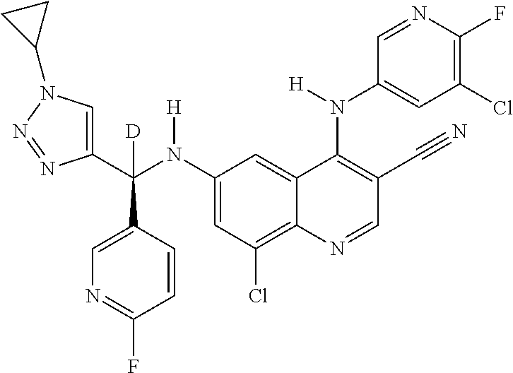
C1(N(C(C2=CN(C3CC3)N=N2)(C2=CN=C(F)C=C2)[D])[H])=CC(Cl)=C2C(=C1)C(N(C1=CC(Cl)=C(F)N=C1)[H])=C(C#N)C=N2
